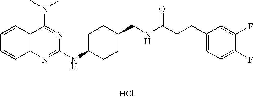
C1=CC2=C(C=C1)N=C(NC1CCC(CNC(CCC3=CC=C(F)C(F)=C3)=O)CC1)N=C2N(C)C.Cl
